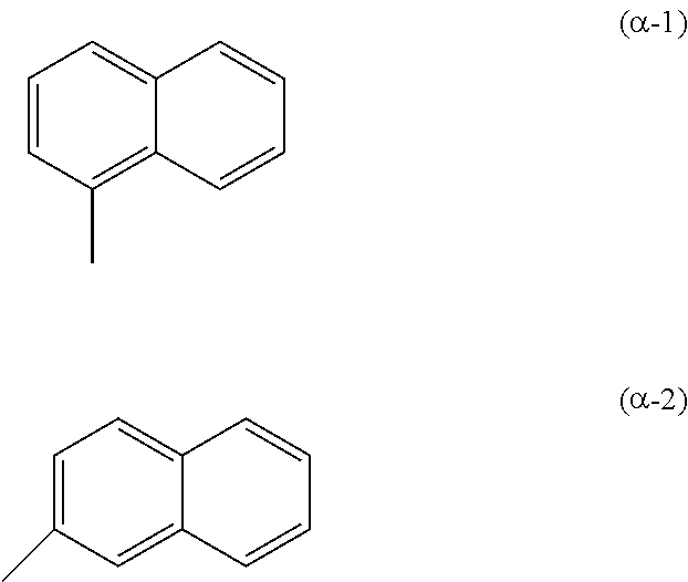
C1=CC(C)=C2C(=C1)C=CC=C2.C1=C(C)C=C2C(=C1)C=CC=C2
